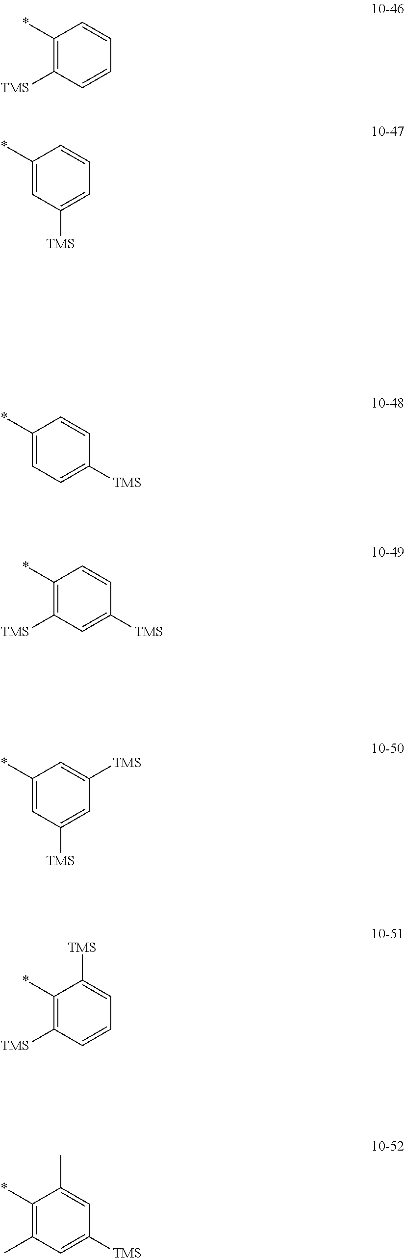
C1(*)=CC=C([TMS])C=C1.C1(*)=C([TMS])C=C([TMS])C=C1.C1(*)=CC([TMS])=CC([TMS])=C1.C1(*)=C([TMS])C=CC=C1[TMS].C1(*)=C(C)C=C([TMS])C=C1C.C1(*)=C([TMS])C=CC=C1.C1(*)=CC([TMS])=CC=C1
